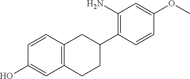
C1=CC2=C(C=C1O)CCC(C1=C(N)C=C(OC)C=C1)C2
